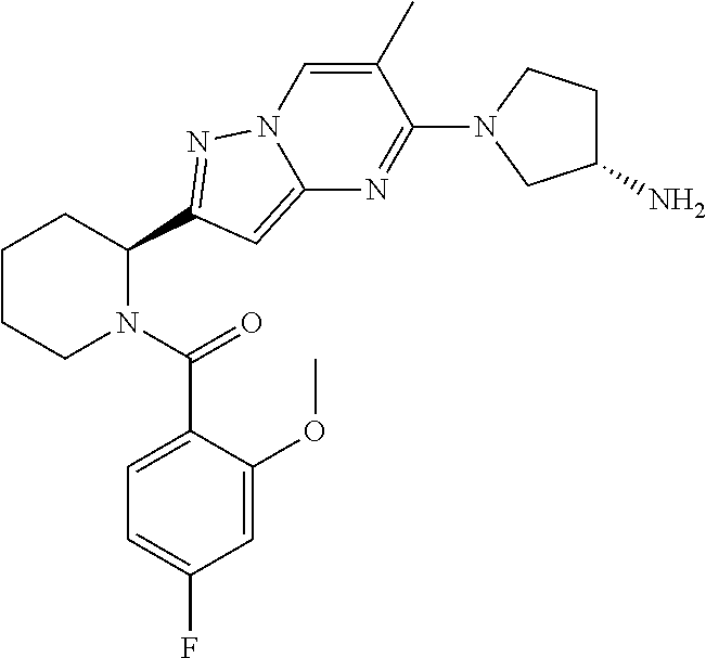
C1CCN(C(=O)C2=CC=C(F)C=C2OC)C(C2=NN3C=C(C)C(N4CC(N)CC4)=NC3=C2)C1
